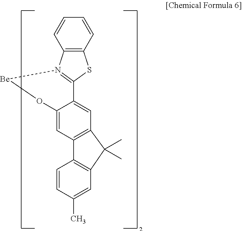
C1=CC2=C(C=C1)N1=C(S2)C2=CC3=C(C=C2O[Be]1)C1=C(C=C(C)C=C1)C3(C)C
